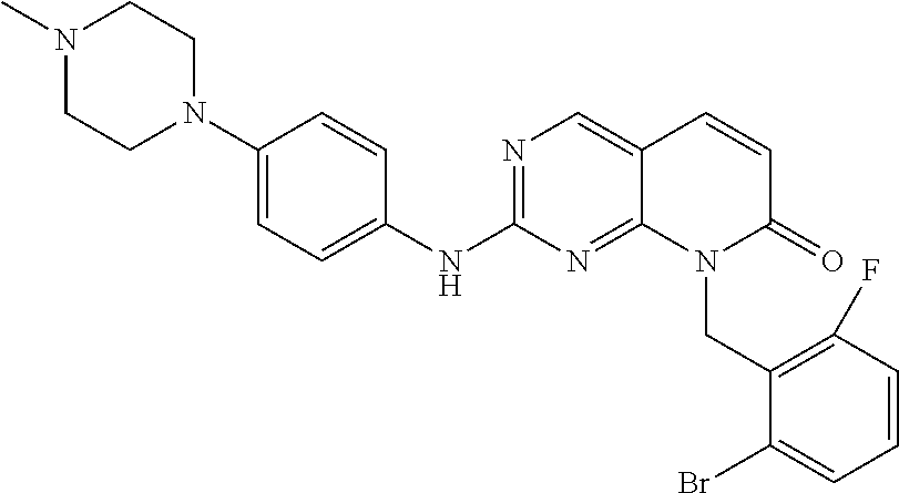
N1=C(NC2=CC=C(N3CCN(C)CC3)C=C2)N=C2C(=C1)C=CC(=O)N2CC1=C(F)C=CC=C1Br
